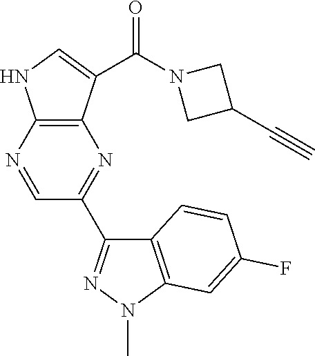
C12=C(C(C(N3CC(C#C)C3)=O)=CN1)N=C(C1=NN(C)C3=C1C=CC(F)=C3)C=N2
